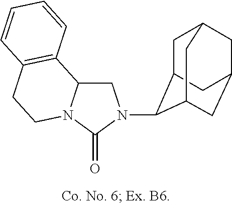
C1C2N(C(=O)N1C1C3CC4CC(CC1C4)C3)CCC1=C2C=CC=C1
